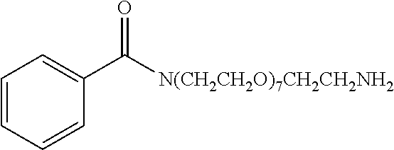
C1=CC=CC(C(=O)[N(CH2CH2O)7CH2CH2NH2])=C1
